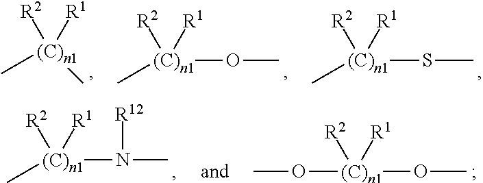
C[(C)n1](C)([R2])[R1].C[(C)n1]([R2])([R1])OC.C[(C)n1]([R2])([R1])SC.C[(C)n1]([R2])([R1])N(C)[R12].O([(C)n1]([R2])([R1])OC)C
